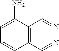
C12=C(C=NN=C1)C=CC=C2N
